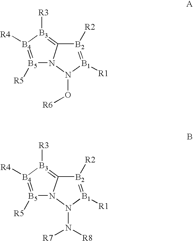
N12[B5]([R5])=[B4]([R4])[B3]([R3])=C1[B2]([R2])=[B1]([R1])N2O[R6].N12[B5]([R5])=[B4]([R4])[B3]([R3])=C1[B2]([R2])=[B1]([R1])N2N([R7])[R8]
